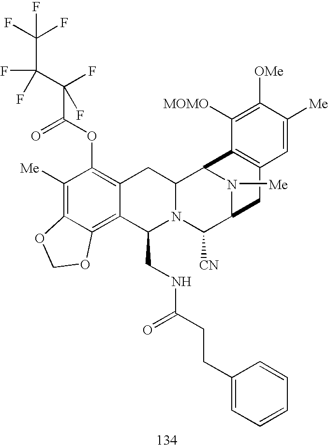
C1([Me])=C2C(=C3C(=C1OC(C(C(C(F)(F)F)(F)F)(F)F)=O)CC1N(C3CNC(CCC3=CC=CC=C3)=O)C([CN])C3N([Me])C1C1=C(C3)C=C([Me])C([OMe])=C1[MOMO])OCO2
